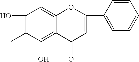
C1(O)=C(C)C(O)=C2C(=C1)OC(C1=CC=CC=C1)=CC2=O
